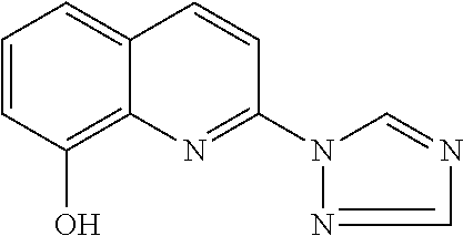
C1=CC(O)=C2C(=C1)C=CC(N1C=NC=N1)=N2
